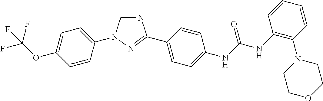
C1=C(OC(F)(F)F)C=CC(N2C=NC(C3=CC=C(NC(NC4=C(N5CCOCC5)C=CC=C4)=O)C=C3)=N2)=C1
